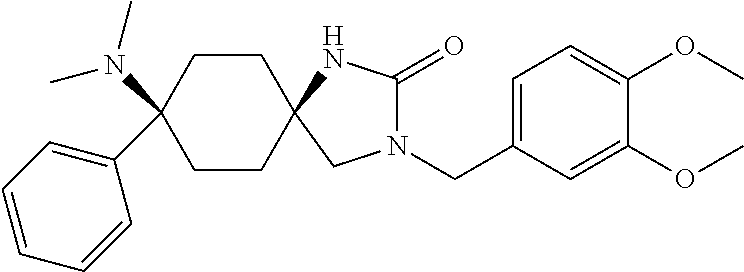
C1CC(N(C)C)(C2=CC=CC=C2)CCC12NC(=O)N(CC1=CC=C(OC)C(OC)=C1)C2
